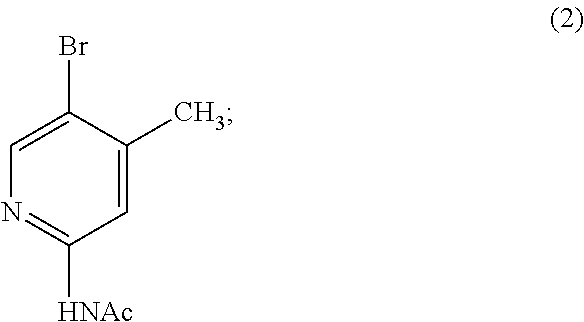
C1=C(Br)C(C)=CC([HNAc])=N1
